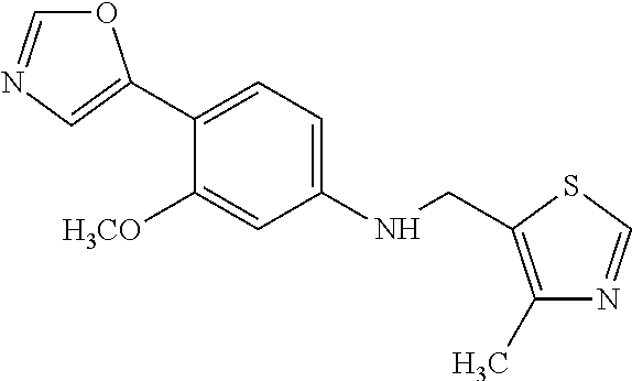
C1(C2=CN=CO2)=CC=C(NCC2=C(C)N=CS2)C=C1[H3CO]
